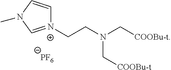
N(C[COOBu-t])(CC[N+]1=CN(C)C=C1)C[COOBu-t].[PF6]
